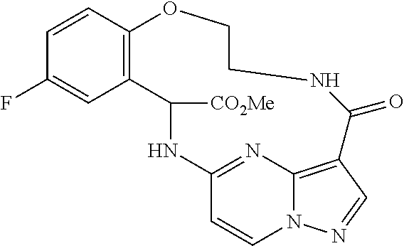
C1=CC2=C(C=C1F)C([CO2Me])NC1=NC3=C(C=NN3C=C1)C(=O)NCCO2
